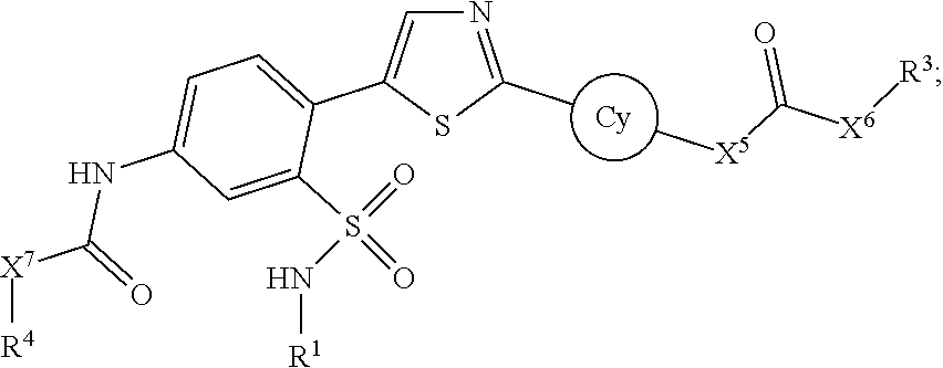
N1=C(C)SC(C2=CC=C(NC(=O)[X7][R4])C=C2S(=O)(=O)N[R1])=C1.C[X5]C(=O)[X6][R3]
